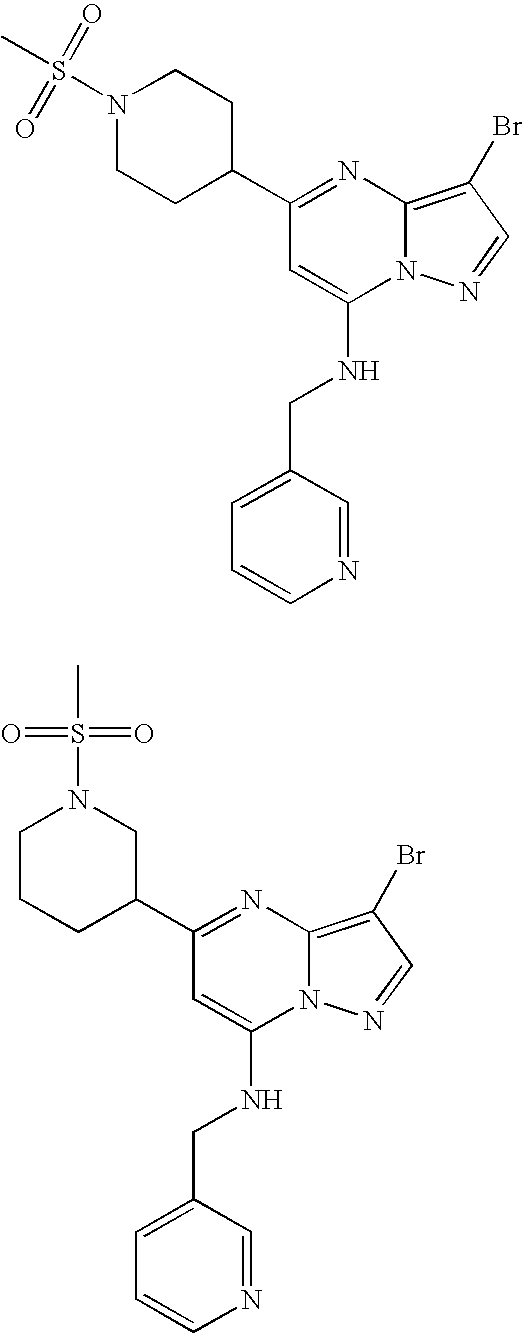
C1(C2CCN(S(=O)(=O)C)CC2)=NC2=C(Br)C=NN2C(NCC2=CC=CN=C2)=C1.C1(C2CN(S(=O)(=O)C)CCC2)=NC2=C(Br)C=NN2C(NCC2=CC=CN=C2)=C1
